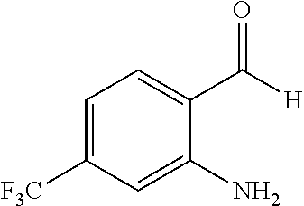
C1=C([F3C])C=C(N)C(C([H])=O)=C1
